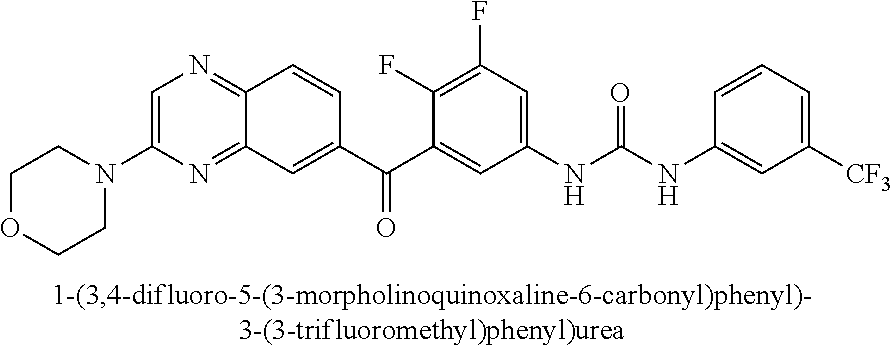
C1COCCN1C1=CN=C2C(=N1)C=C(C(=O)C1=CC(NC(=O)NC3=CC([CF3])=CC=C3)=CC(F)=C1F)C=C2
